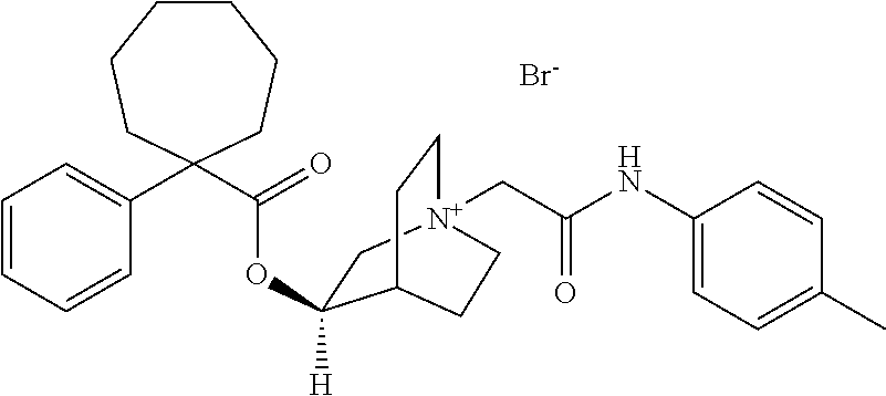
C1(NC(C[N+]23CCC(CC2)C(OC(C2(C4=CC=CC=C4)CCCCCC2)=O)([H])C3)=O)=CC=C(C)C=C1.[Br-]
